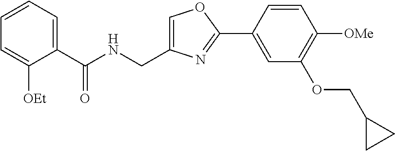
C1=C(CNC(C2=CC=CC=C2[OEt])=O)N=C(C2=CC(OCC3CC3)=C([OMe])C=C2)O1
